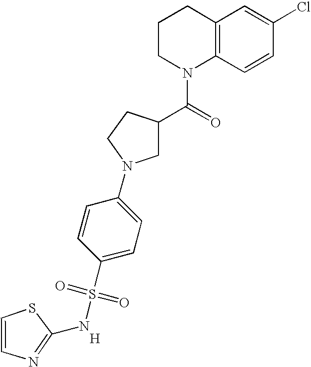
C12=C(C=CC(Cl)=C1)N(C(=O)C1CCN(C3=CC=C(S(=O)(=O)NC4=NC=CS4)C=C3)C1)CCC2.[H]
